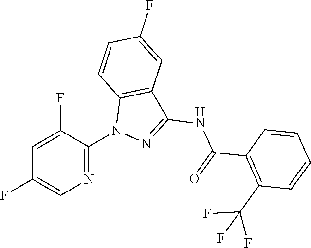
C(F)(C1=C(C(=O)NC2=NN(C3=NC=C(F)C=C3F)C3=C2C=C(F)C=C3)C=CC=C1)(F)F
